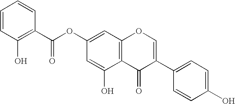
C12=C(C=C(OC(C3=C(O)C=CC=C3)=O)C=C1O)OC=C(C1=CC=C(O)C=C1)C2=O
